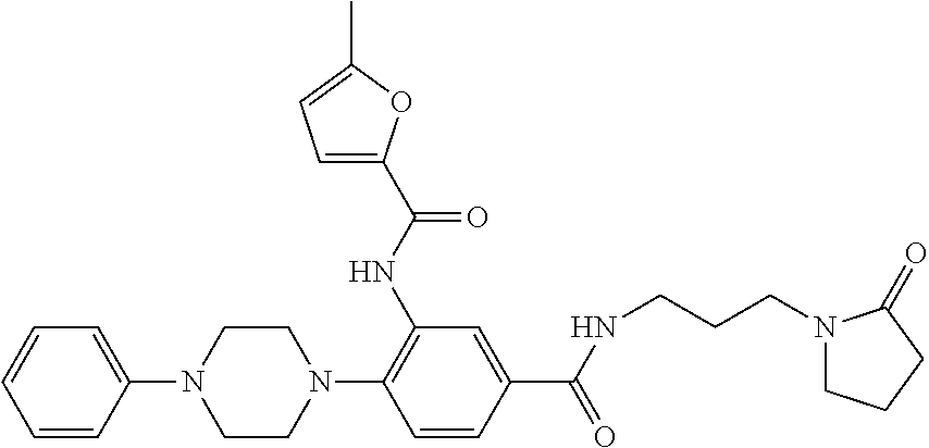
C1=CC(C(NCCCN2CCCC2=O)=O)=CC(NC(=O)C2=CC=C(C)O2)=C1N1CCN(C2=CC=CC=C2)CC1
